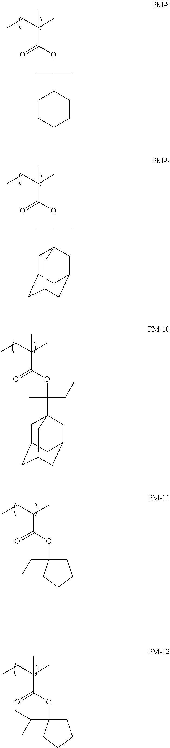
CCC(C(=O)OC(C1CCCCC1)(C)C)(C)C.CCC(C(=O)OC1(CC)CCCC1)C.CCC(C(=O)OC1(C(C)C)CCCC1)(C)C.CCC(C(=O)OC(C)(C)C12CC3CC(CC(C1)C3)C2)(C)C.CCC(C(=O)OC(CC)(C)C12CC3CC(CC(C1)C3)C2)(C)C
